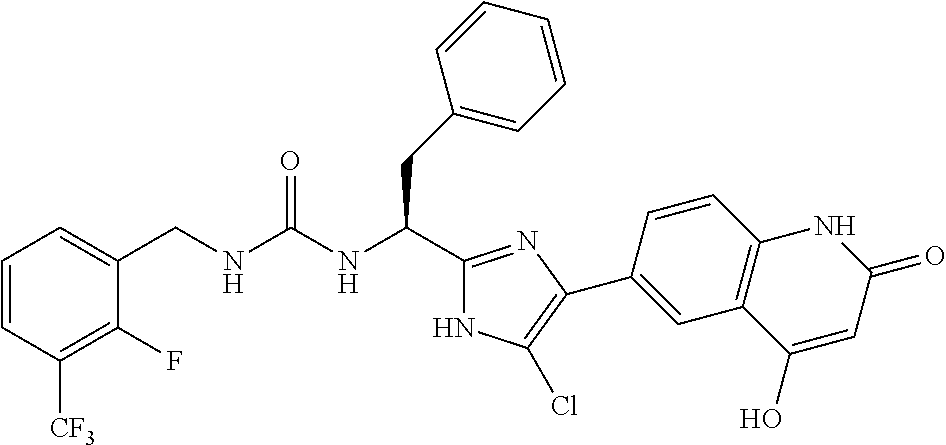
C(NC(CC1=CC=CC=C1)C1=NC(C2=CC3=C(C=C2)NC(=O)C=C3O)=C(Cl)N1)(=O)NCC1=CC=CC([CF3])=C1F
